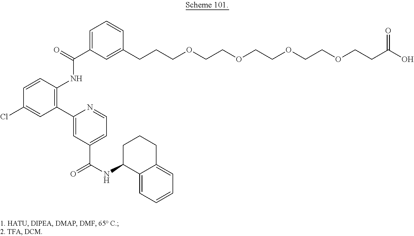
C1=CC(NC(=O)C2=CC=CC(CCCOCCOCCOCCOCCC(O)=O)=C2)=C(C2=CC(C(=O)NC3C4=CC=CC=C4CCC3)=CC=N2)C=C1Cl
